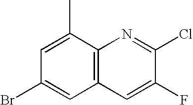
C12=C(C(C)=CC(Br)=C1)N=C(Cl)C(F)=C2
